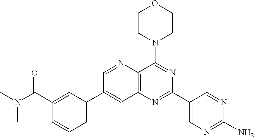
C1(C(N(C)C)=O)=CC(C2=CC3=C(N=C2)C(N2CCOCC2)=NC(C2=CN=C(N)N=C2)=N3)=CC=C1
